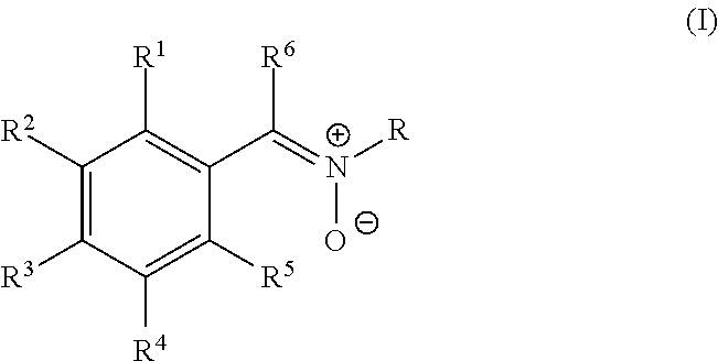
C1([R2])=C([R3])C([R4])=C([R5])C(C(=[N+]([R])[O-])[R6])=C1[R1]
